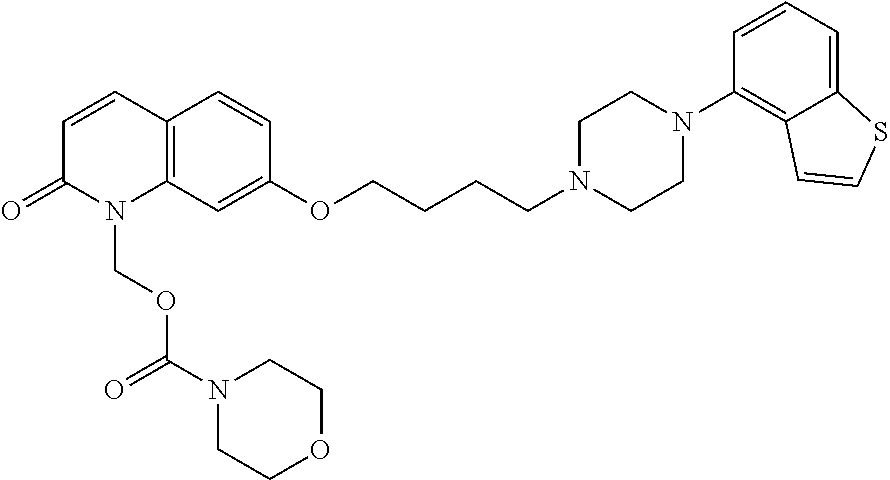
C12=C(C=CC(=O)N1COC(=O)N1CCOCC1)C=CC(OCCCCN1CCN(C3=C4C(=CC=C3)SC=C4)CC1)=C2
